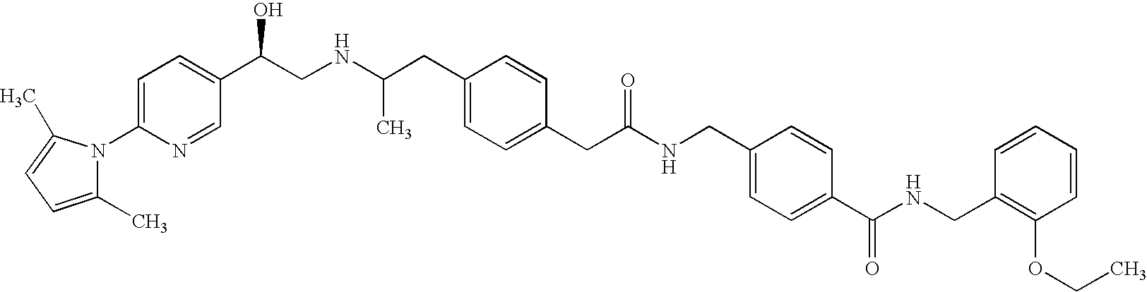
N1(C2=CC=C(C(CNC(CC3=CC=C(CC(NCC4=CC=C(C(NCC5=C(OCC)C=CC=C5)=O)C=C4)=O)C=C3)C)O)C=N2)C(C)=CC=C1C
